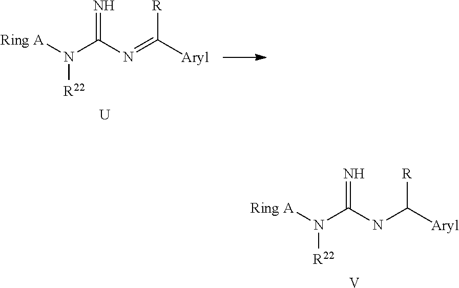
[Ring A]N(C(NC([Aryl])[R])=N)[R22].[V].[Ring A]N(C(N=C([Aryl])[R])=N)[R22].[U]
